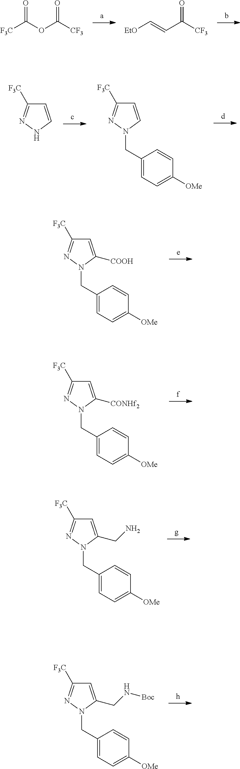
O=C([F3C])OC(=O)[CF3].C([EtO])=CC(=O)[CF3].C1=CNN=C1[F3C].C1=CN(CC2=CC=C([OMe])C=C2)N=C1[F3C].C1=C([COOH])N(CC2=CC=C([OMe])C=C2)N=C1[F3C].C1=C([CONHf2])N(CC2=CC=C([OMe])C=C2)N=C1[F3C].C1=C(CN)N(CC2=CC=C([OMe])C=C2)N=C1[F3C].C1=C(CN[Boc])N(CC2=CC=C([OMe])C=C2)N=C1[F3C]
